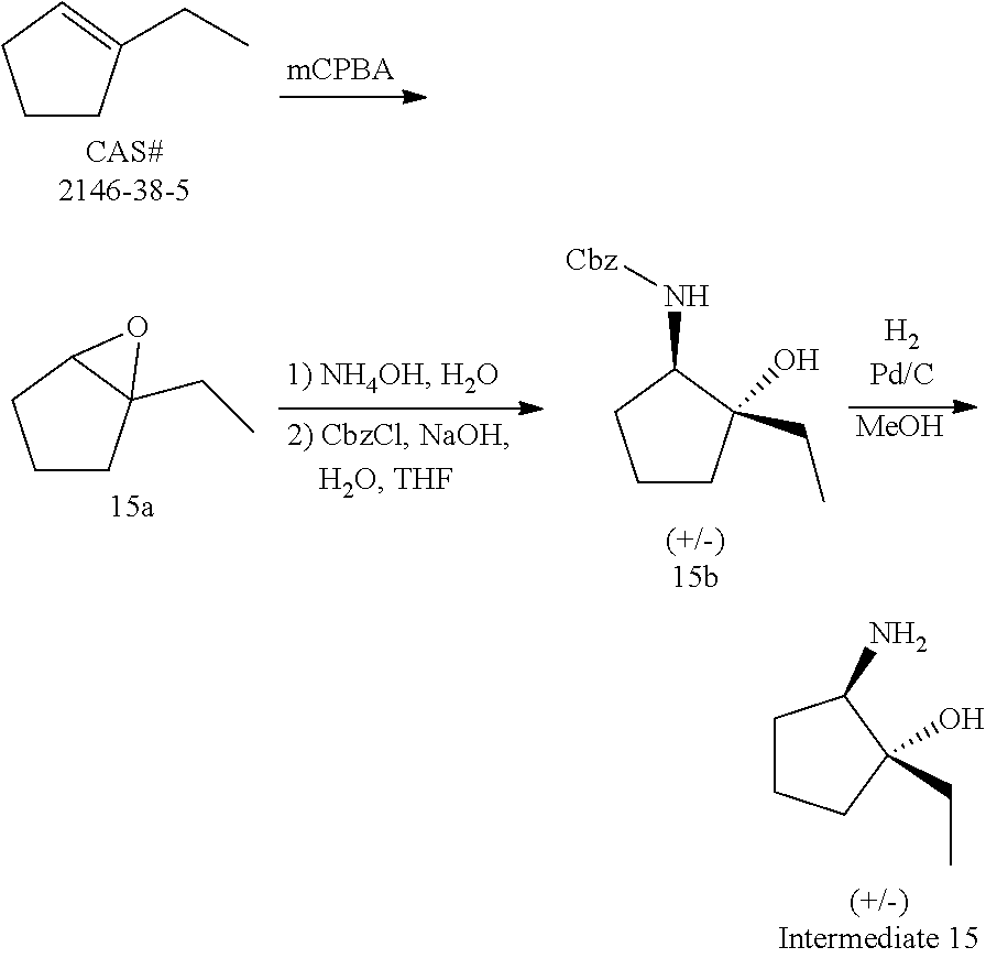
C1CC(CC)=CC1.C1CC2(CC)C(C1)O2.C1CC(CC)(O)C(N[Cbz])C1.[MeOH].C1CCC(CC)(O)C1N
